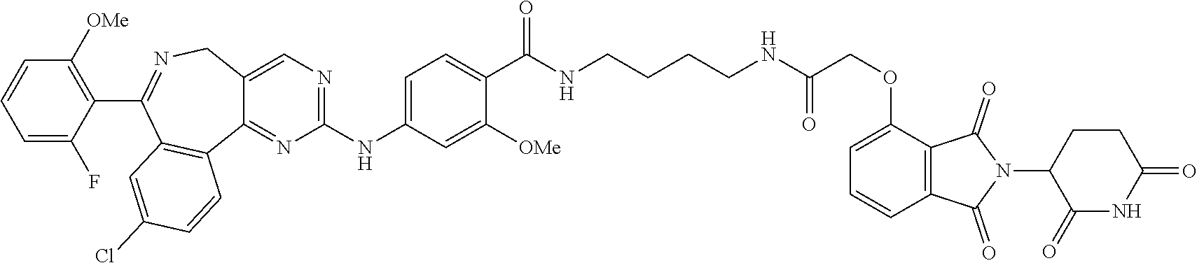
C1(OCC(NCCCCNC(C2=CC=C(NC3=NC=C4C(=N3)C3=C(C(C5=C([OMe])C=CC=C5F)=NC4)C=C(Cl)C=C3)C=C2[OMe])=O)=O)=CC=CC2=C1C(=O)N(C1C(=O)NC(=O)CC1)C2=O
